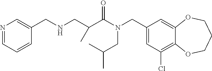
C1(CN(C(=O)C(CNCC2=CN=CC=C2)C)CC(C)C)=CC(Cl)=C2C(=C1)OCCCO2
